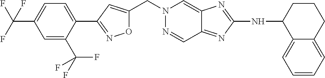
O1C(CN2N=CC3=NC(NC4C5=CC=CC=C5CCC4)=NC3=C2)=CC(C2=CC=C(C(F)(F)F)C=C2C(F)(F)F)=N1
